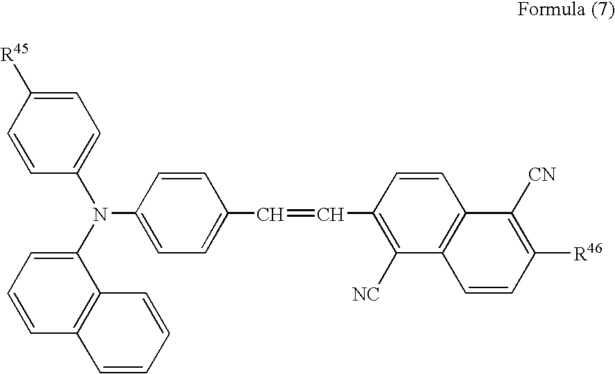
C1=CC([R45])=CC=C1N(C1=CC=CC2=C1C=CC=C2)C1=CC=C(C=CC2=C([NC])C3=C(C=C2)C([CN])=C([R46])C=C3)C=C1
